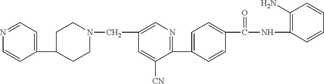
C1(C2=CC=C(C(NC3=C(N)C=CC=C3)=O)C=C2)=NC=C(CN2CCC(C3=CC=NC=C3)CC2)C=C1[CN]
